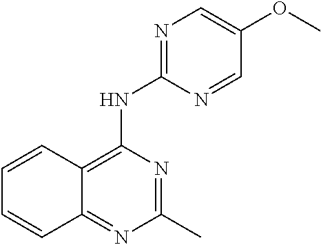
C12=NC(C)=NC(NC3=NC=C(OC)C=N3)=C1C=CC=C2
